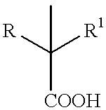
CC([COOH])([R])[R1]
